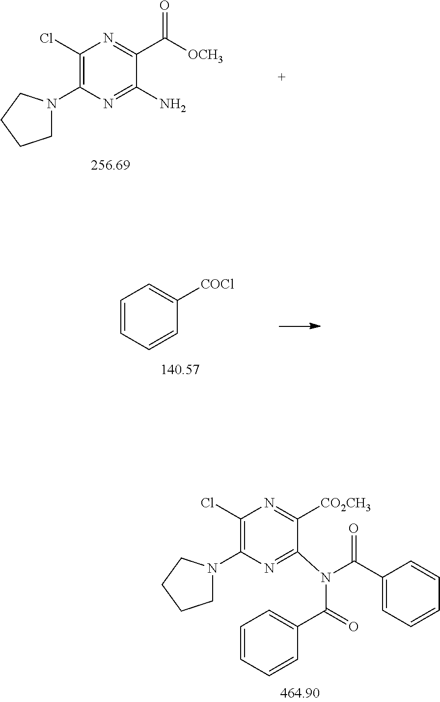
C1(Cl)=C(N2CCCC2)N=C(N(C(C2=CC=CC=C2)=O)C(=O)C2=CC=CC=C2)C([CO2CH3])=N1.C1(Cl)=C(N2CCCC2)N=C(N)C(C([OCH3])=O)=N1.C1=CC=CC([COCl])=C1
